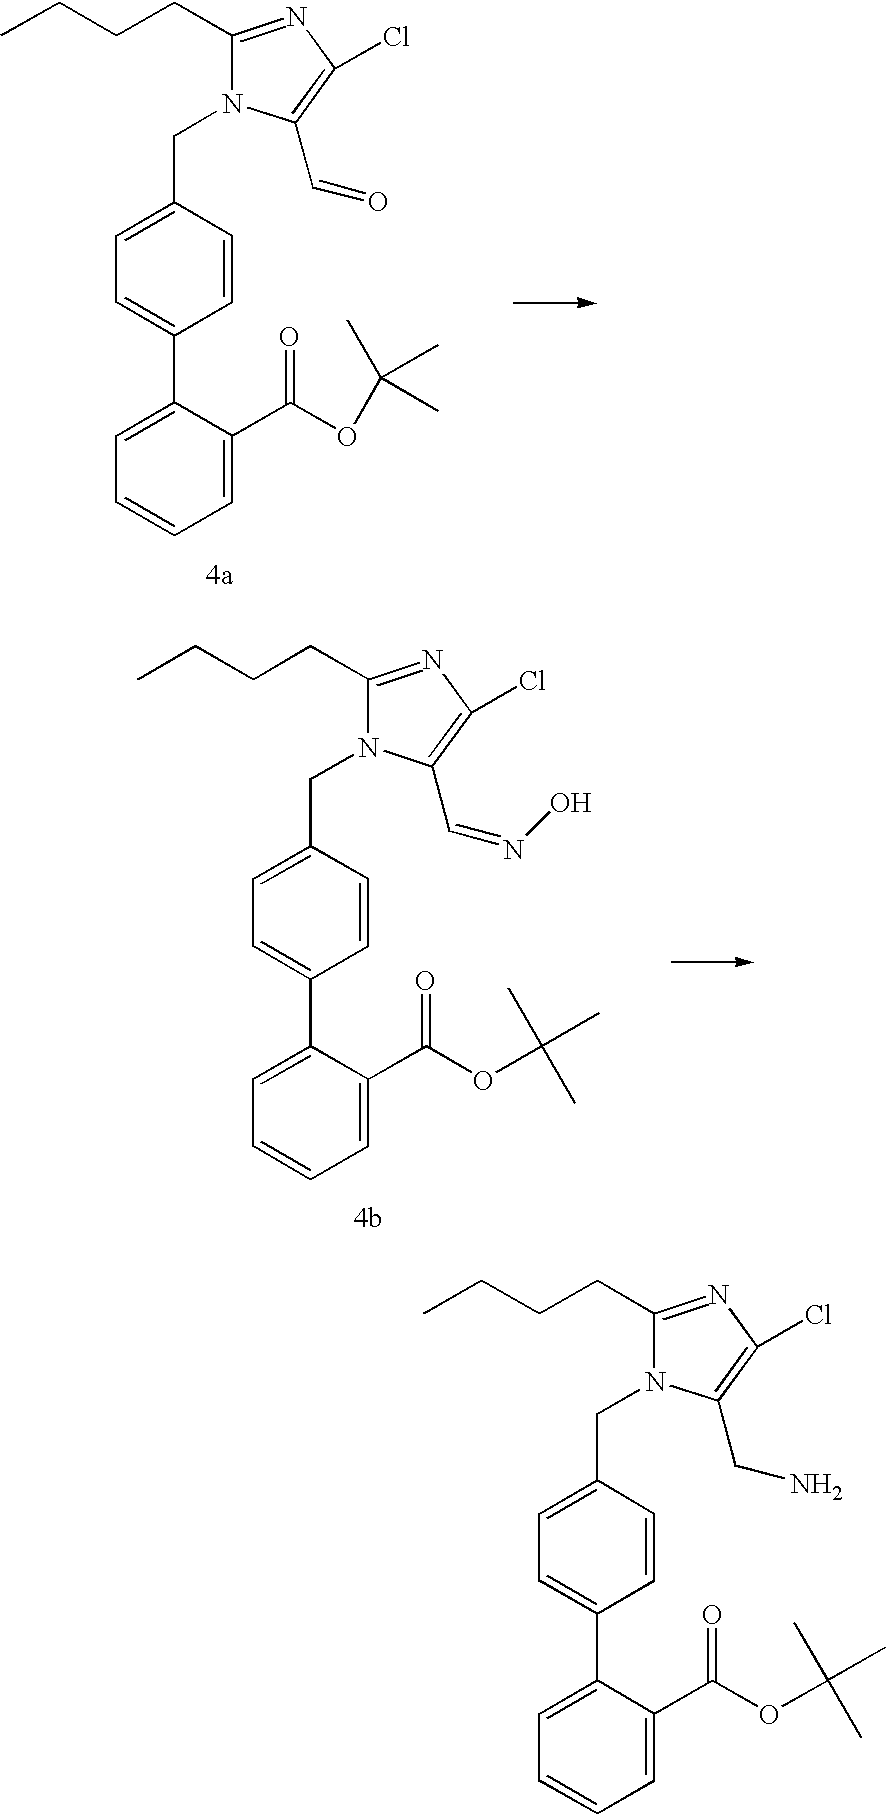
C1(CCCC)=NC(Cl)=C(C=O)N1CC1=CC=C(C2=CC=CC=C2C(OC(C)(C)C)=O)C=C1.C1(CCCC)=NC(Cl)=C(C=NO)N1CC1=CC=C(C2=CC=CC=C2C(OC(C)(C)C)=O)C=C1.C1(CCCC)=NC(Cl)=C(CN)N1CC1=CC=C(C2=CC=CC=C2C(OC(C)(C)C)=O)C=C1
